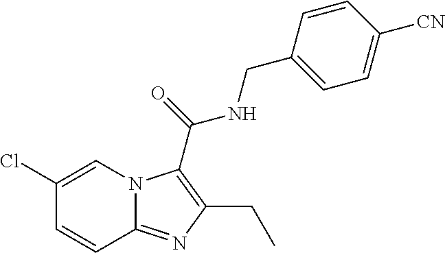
C1(Cl)=CN2C(=NC(CC)=C2C(NCC2=CC=C([CN])C=C2)=O)C=C1
